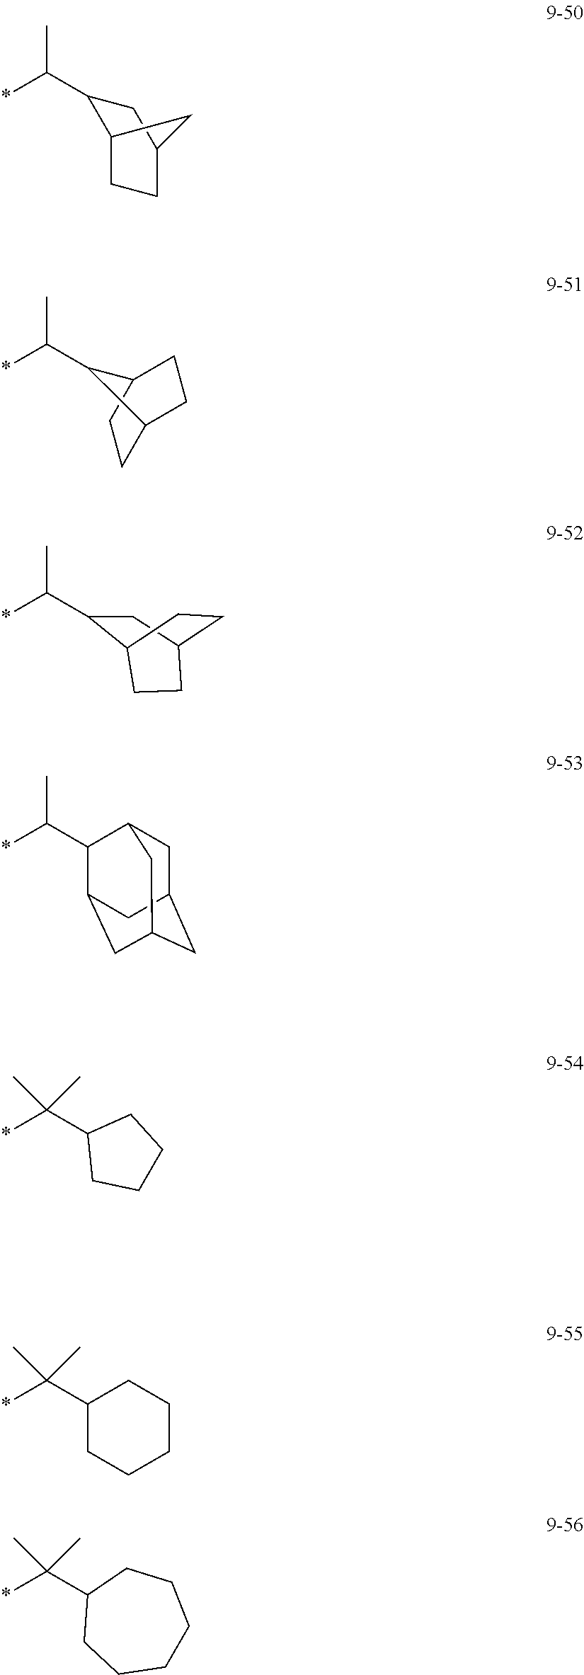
*C(C1C2CCC(C1)C2)C.C1C2CCC(C1)C2C(*)C.C1C2CC(C(*)C)C(C1)CC2.*C(C1C2CC3CC(CC1C3)C2)C.*C(C1CCCC1)(C)C.*C(C1CCCCC1)(C)C.*C(C1CCCCCC1)(C)C
